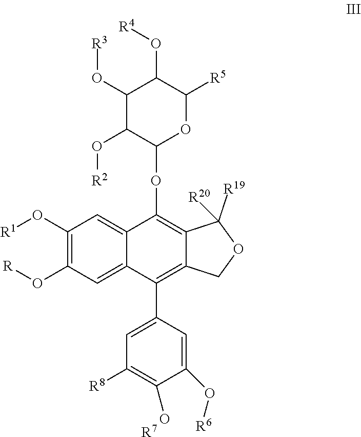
C1(O[R1])=C(O[R])C=C2C(=C1)C(OC1OC([R5])C(O[R4])C(O[R3])C1O[R2])=C1C(=C2C2=CC([R8])=C(O)C(O[R6])=C2)COC1([R19])[R20].[R7]
